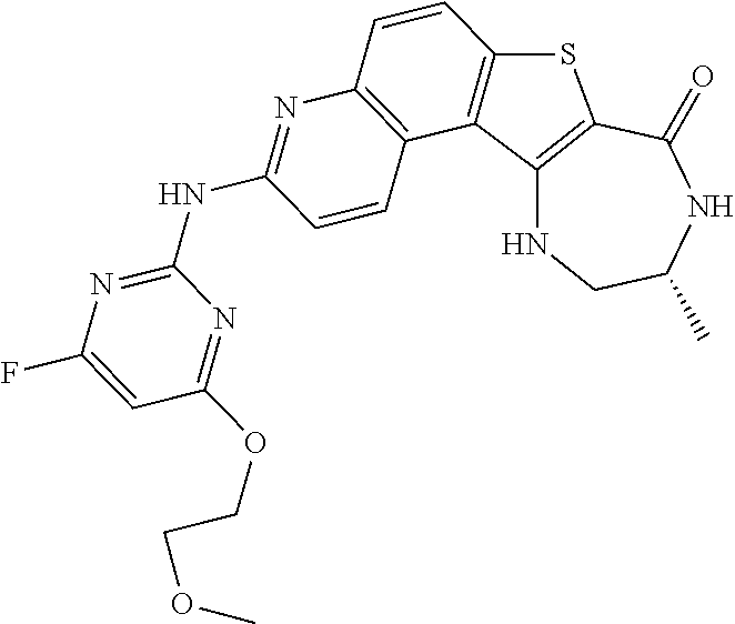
C12=C(C(=O)NC(C)CN1)SC1=C2C2=C(C=C1)N=C(NC1=NC(F)=CC(OCCOC)=N1)C=C2
